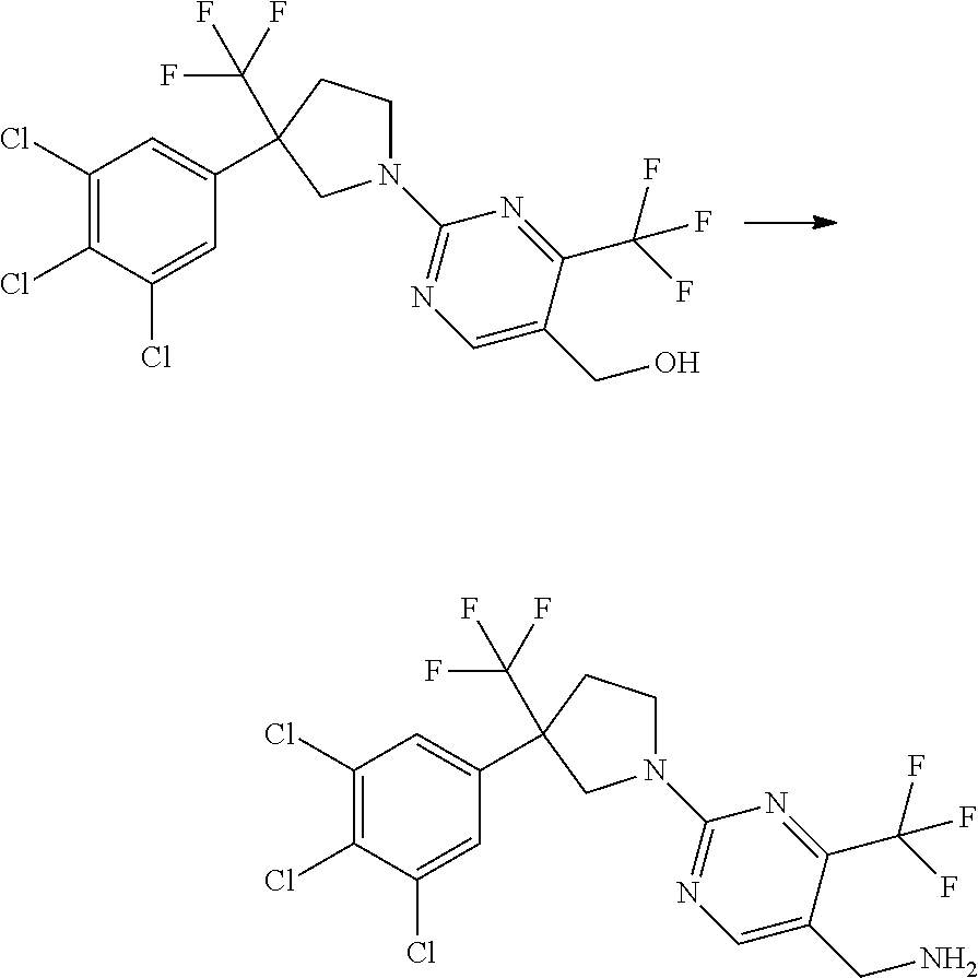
C1(Cl)=C(Cl)C(Cl)=CC(C2(C(F)(F)F)CCN(C3=NC=C(CO)C(C(F)(F)F)=N3)C2)=C1.C1(Cl)=C(Cl)C(Cl)=CC(C2(C(F)(F)F)CCN(C3=NC=C(CN)C(C(F)(F)F)=N3)C2)=C1
